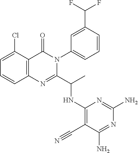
C1=C(Cl)C2=C(C=C1)N=C(C(C)NC1=C(C#N)C(N)=NC(N)=N1)N(C1=CC=CC(C(F)F)=C1)C2=O
